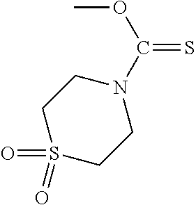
C1S(=O)(=O)CCN(C(OC)=S)C1
